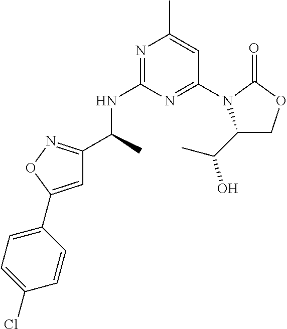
N1=C(NC(C)C2=NOC(C3=CC=C(Cl)C=C3)=C2)N=C(N2C(C(C)O)COC2=O)C=C1C
